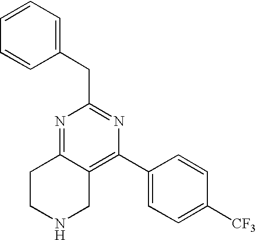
C1=CC=CC(CC2=NC(C3=CC=C([CF3])C=C3)=C3C(=N2)CCNC3)=C1
